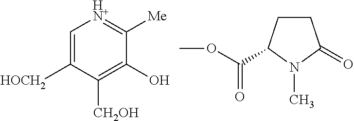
C1=C([HOCH2])C([CH2OH])=C(O)C([Me])=[HN+]1.C(OC)(=O)C1CCC(=O)N1C
